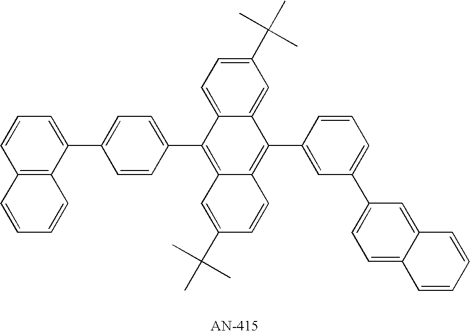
C1(C2=CC=C(C3=CC=CC4=C3C=CC=C4)C=C2)=C2C(=C(C3=CC(C4=CC=C5C(=C4)C=CC=C5)=CC=C3)C3=CC(C(C)(C)C)=CC=C13)C=CC(C(C)(C)C)=C2
